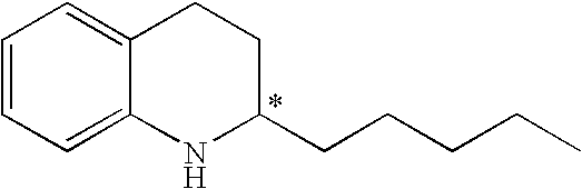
C1=CC=C2C(=C1)CCC(CCCCC)N2
